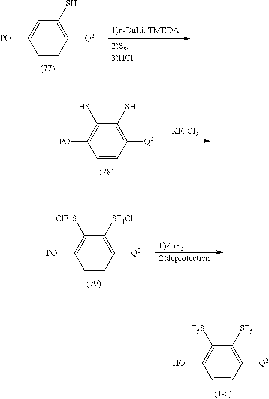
C1([Q2])=C([SF5])C([F5S])=C(O)C=C1.C1([Q2])=C(S)C=C([PO])C=C1.C1([Q2])=C([SF4Cl])C([ClF4S])=C([PO])C=C1.[1)ZnF2].[2)deprotection].C1([Q2])=C(S)C(S)=C([PO])C=C1
